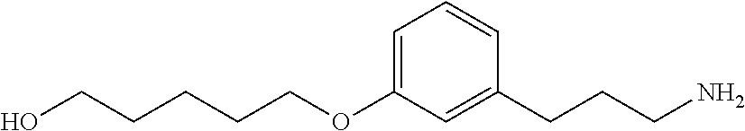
C(COC1=CC=CC(CCCN)=C1)CCCO
